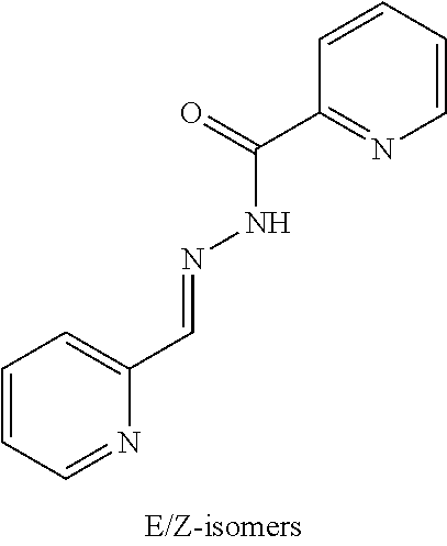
C1=CC=NC(C=NNC(C2=NC=CC=C2)=O)=C1
